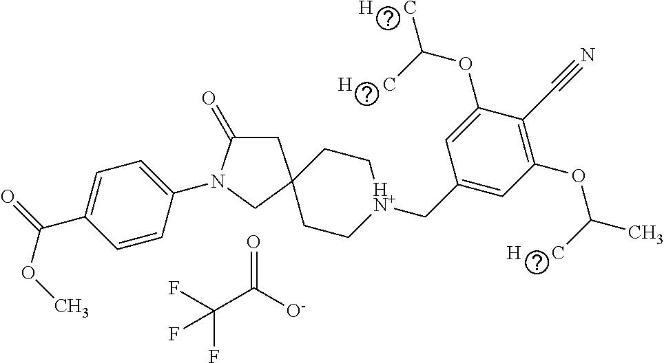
C1C(=O)N(C2=CC=C(C(=O)OC)C=C2)CC12CC[HN+](CC1=CC(OC(C)[H      C])=C(C#N)C(OC([H      C])[H      C])=C1)CC2.C(C([O-])=O)(F)(F)F
